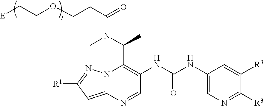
C1(NC(NC2=C(C(C)N(C)C(=O)CCOCC[E])N3C(=CC([R1])=N3)N=C2)=O)=CN=C([R3])C([R3])=C1
